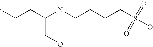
C(NCCCCS(O)(=O)=O)(CCC)CO
